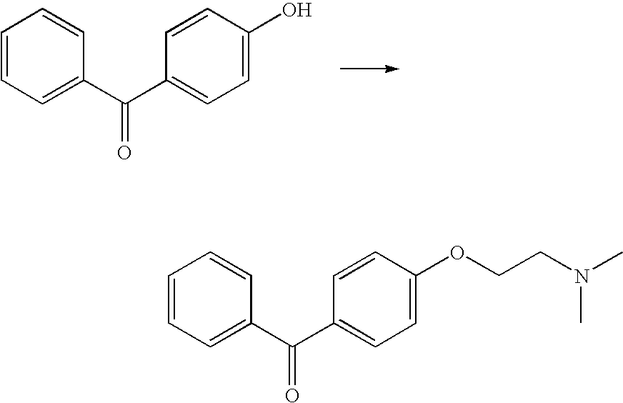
C(C1=CC=CC=C1)(=O)C1=CC=C(O)C=C1.C(C1=CC=CC=C1)(=O)C1=CC=C(OCCN(C)C)C=C1
